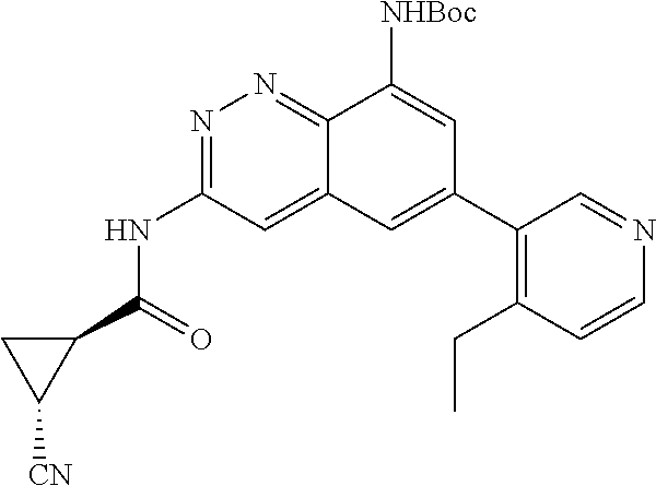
[CN]C1C(C(NC2=NN=C3C(=C2)C=C(C2=C(CC)C=CN=C2)C=C3[NHBoc])=O)C1
